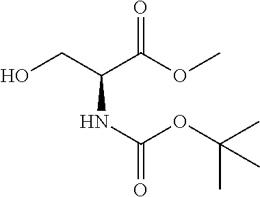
OCC(C(OC)=O)NC(=O)OC(C)(C)C
